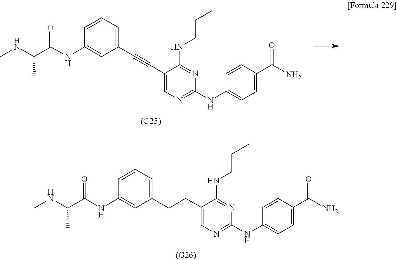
C1(C#CC2=CC=CC(NC(C(NC)C)=O)=C2)=CN=C(NC2=CC=C(C(N)=O)C=C2)N=C1NCCC.C1(CCC2=CC=CC(NC(C(NC)C)=O)=C2)=CN=C(NC2=CC=C(C(N)=O)C=C2)N=C1NCCC
